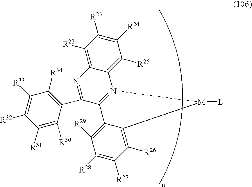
C1([R25])=C2C(=C([R22])C([R23])=C1[R24])N=C(C1=C([R34])C([R33])=C([R32])C([R31])=C1[R30])C1=N2[M]([L])C2=C([R26])C([R27])=C([R28])C([R29])=C12
